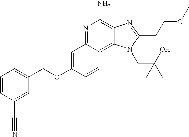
N1=C2C(=C3C(=C1N)N=C(CCOC)N3CC(C)(O)C)C=CC(OCC1=CC=CC(C#N)=C1)=C2
